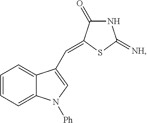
C1=CC=C2C(=C1)C(C=C1C(=O)NC(=[NH])S1)=CN2[Ph]
